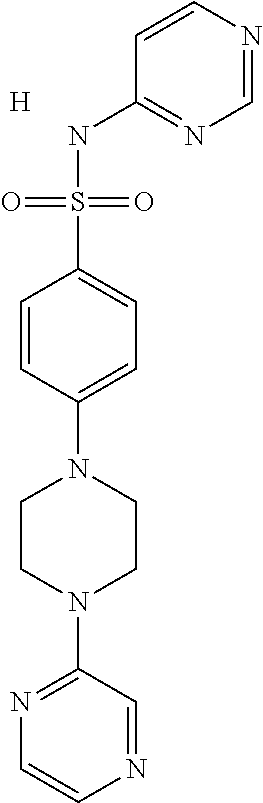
C1=CN=CN=C1NS(C1=CC=C(N2CCN(C3=NC=CN=C3)CC2)C=C1)(=O)=O.[H]
